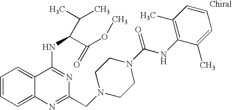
C1=CC=C2C(=C1)C(NC(C(OC)=O)C(C)C)=NC(CN1CCN(C(NC3=C(C)C=CC=C3C)=O)CC1)=N2
